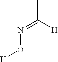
CC(=NO[H])[H]
